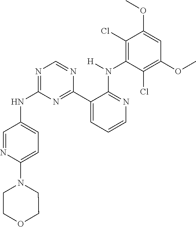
N1=C(NC2=CC=C(N3CCOCC3)N=C2)N=C(C2=CC=CN=C2N(C2=C(Cl)C(OC)=CC(OC)=C2Cl)[H])N=C1
